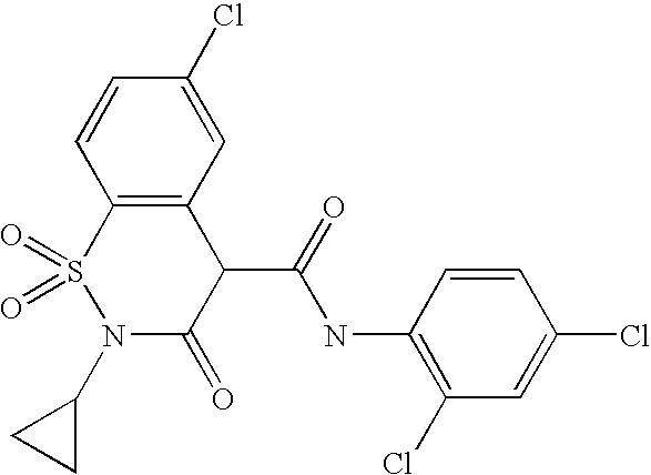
C1=CC(Cl)=CC(Cl)=C1NC(C1C(=O)N(C2CC2)S(=O)(=O)C2=C1C=C(Cl)C=C2)=O
